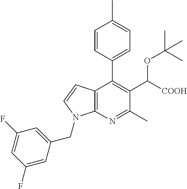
C1=CC(C2=C(C([COOH])OC(C)(C)C)C(C)=NC3=C2C=CN3CC2=CC(F)=CC(F)=C2)=CC=C1C
